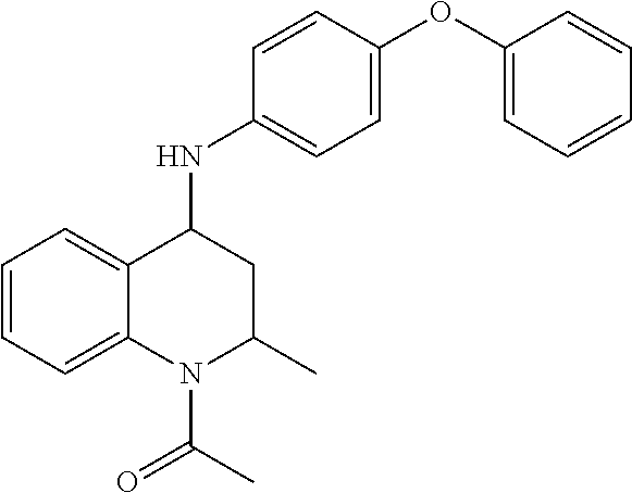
C1=C(OC2=CC=CC=C2)C=CC(NC2C3=CC=CC=C3N(C(C)=O)C(C)C2)=C1
